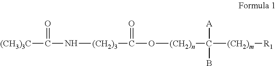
[(CH3)3C]C(=O)N[(CH2)3]C(O[(CH2)n]C([A])(B)[(CH2)m][R1])=O
